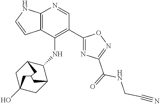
C12=C(C(NC3C4CC5(O)CC3CC(C4)C5)=C(C3=NC(C(=O)NCC#N)=NO3)C=N1)C=CN2
